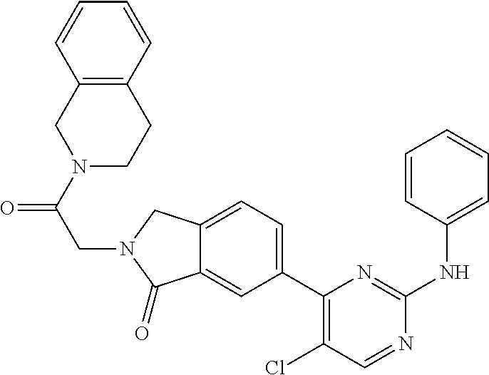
C1=CC(NC2=NC(C3=CC=C4C(=C3)C(=O)N(CC(=O)N3CCC5=C(C3)C=CC=C5)C4)=C(Cl)C=N2)=CC=C1
